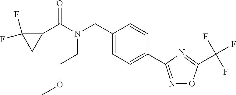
C1(CN(C(C2C(F)(F)C2)=O)CCOC)=CC=C(C2=NOC(C(F)(F)F)=N2)C=C1
